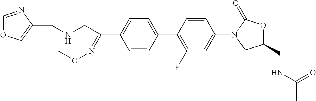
C1=CC(C2=C(F)C=C(N3CC(CNC(=O)C)OC3=O)C=C2)=CC=C1C(CNCC1=COC=N1)=NOC
